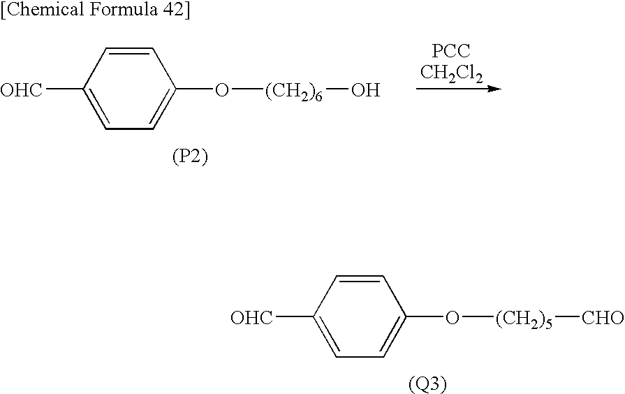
C1=C(O[(CH2)5][CHO])C=CC([OHC])=C1.[(Q3)].C1=C(O[(CH2)6]O)C=CC([OHC])=C1.[(P2)]
